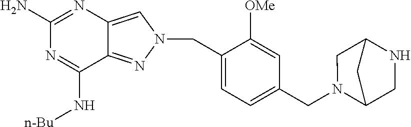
N1=C(N)N=C(N[n-Bu])C2=NN(CC3=CC=C(CN4C5CNC(C4)C5)C=C3[OMe])C=C12
